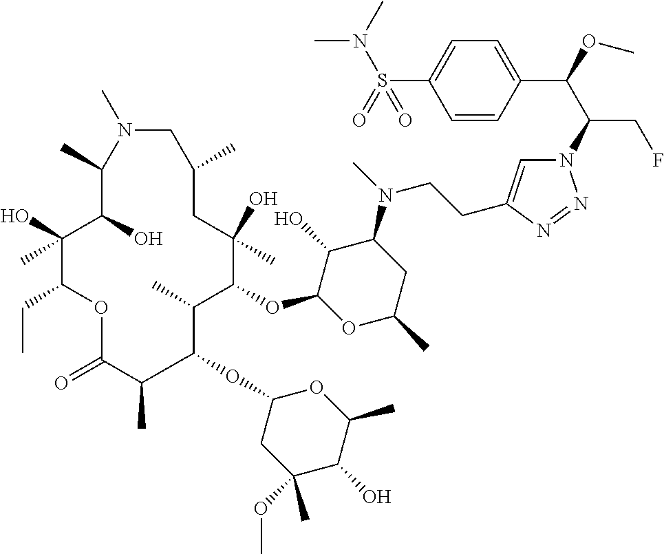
N1=NN(C(C(C2=CC=C(S(N(C)C)(=O)=O)C=C2)OC)CF)C=C1CCN(C1C(O)C(OC2C(C)C(OC3CC(OC)(C)C(O)C(C)O3)C(C)C(=O)OC(CC)C(O)(C)C(O)C(C)N(C)CC(C)CC2(O)C)OC(C)C1)C
